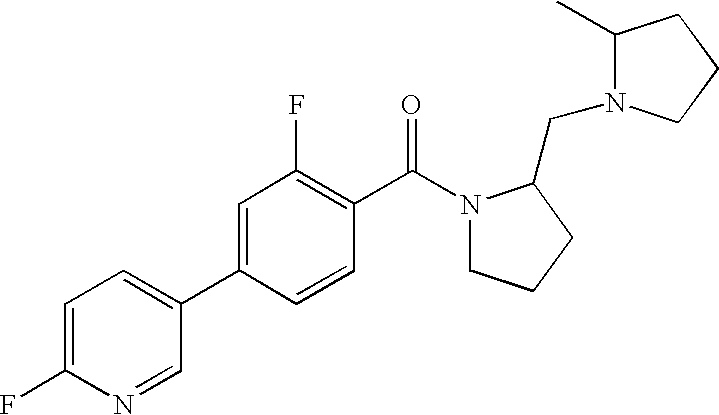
C1=C(C2=CC=C(F)N=C2)C=CC(C(N2CCCC2CN2C(C)CCC2)=O)=C1F
